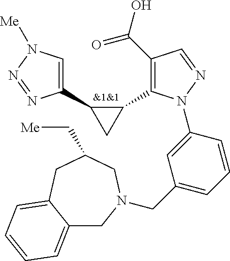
C1(C(O)=O)=C(C2C(C3=CN([Me])N=N3)C2)N(C2=CC(CN3CC4=CC=CC=C4CC(C[Me])C3)=CC=C2)N=C1.[&1&1]
